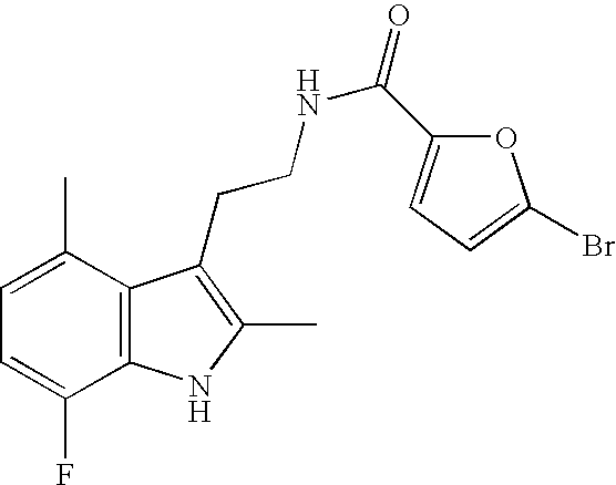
C1=C(C)C2=C(C(F)=C1)NC(C)=C2CCNC(=O)C1=CC=C(Br)O1
